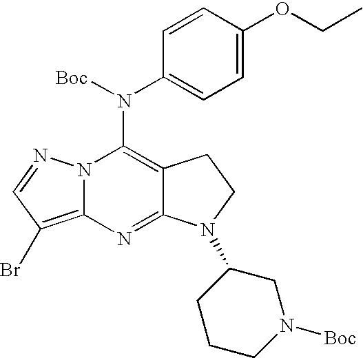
C12=C(Br)C=NN1C(N(C1=CC=C(OCC)C=C1)[Boc])=C1C(=N2)N(C2CCCN([Boc])C2)CC1
